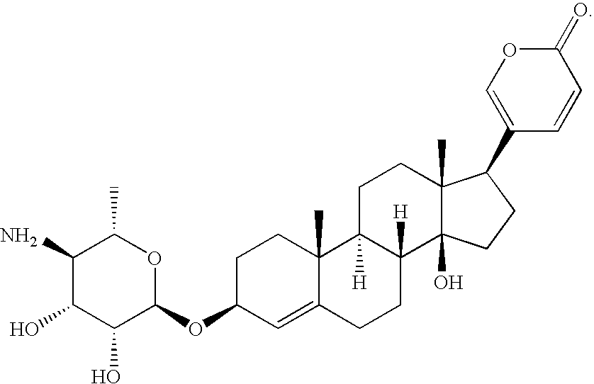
C1(C2C3(C)C(O)(CC2)C2([H])C([H])(CC3)C3(C)C(=CC(OC4OC(C)C(N)C(O)C4O)CC3)CC2)=COC(=O)C=C1
